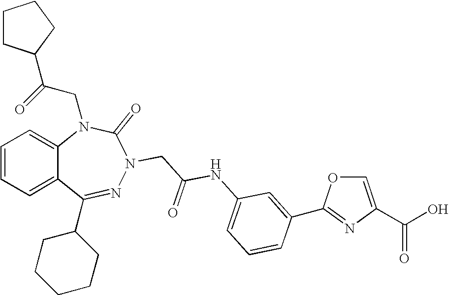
C1=CC=C2C(=C1)N(CC(=O)C1CCCC1)C(=O)N(CC(NC1=CC=CC(C3=NC(C(O)=O)=CO3)=C1)=O)N=C2C1CCCCC1
